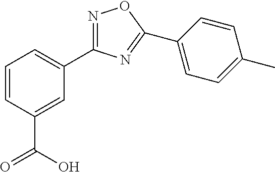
C1=CC(C(O)=O)=CC(C2=NOC(C3=CC=C(C)C=C3)=N2)=C1
